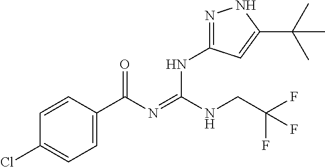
C1=CC(C(N=C(NCC(F)(F)F)NC2=NNC(C(C)(C)C)=C2)=O)=CC=C1Cl
